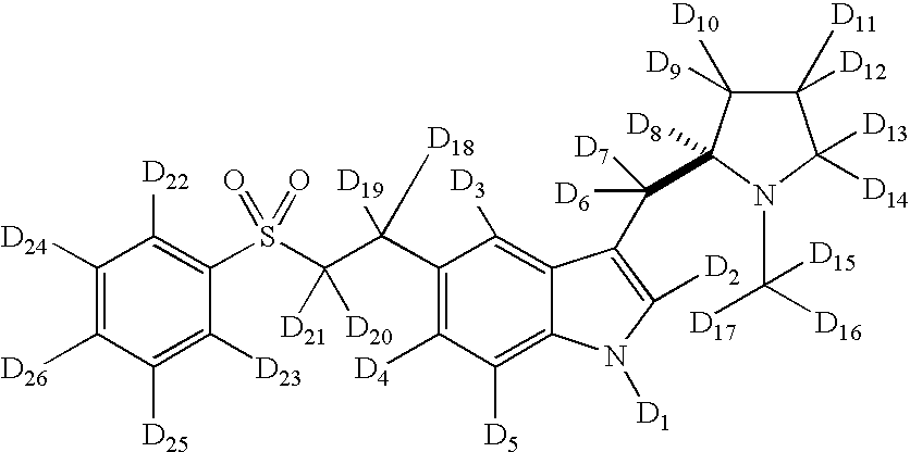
C1([D24])=C([D26])C([D25])=C([D23])C(S(C(C(C2=C([D4])C([D5])=C3C(=C2[D3])C(C([D6])([D7])C2([D8])C([D9])([D10])C([D11])([D12])C([D13])([D14])N2C([D17])([D15])[D16])=C([D2])N3[D1])([D19])[D18])([D21])[D20])(=O)=O)=C1[D22]
